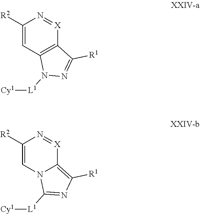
C1([R2])=CC2=C([X]=N1)C([R1])=NN2[L1][Cy1].C1([R2])=CN2C(=C([R1])N=C2[L1][Cy1])[X]=N1
